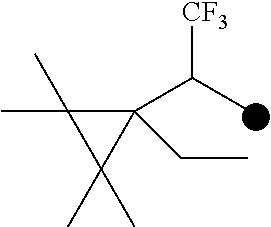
C1(C(C)[CF3])(CC)C(C)(C)C1(C)C
